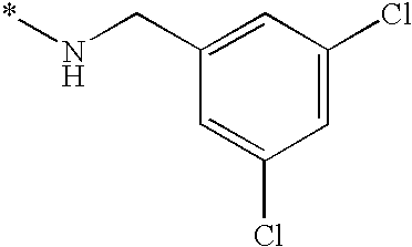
C1(CN*)=CC(Cl)=CC(Cl)=C1
